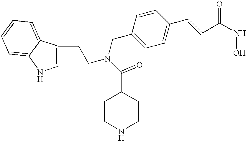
C1=C(CCN(C(C2CCNCC2)=O)CC2=CC=C(C=CC(=O)NO)C=C2)C2=CC=CC=C2N1
